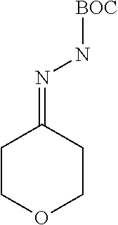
C1COCCC1=NN[BOC]
